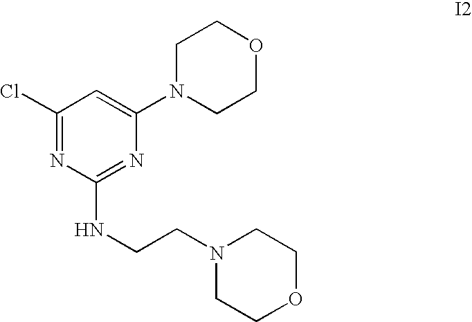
C1(Cl)=NC(NCCN2CCOCC2)=NC(N2CCOCC2)=C1
